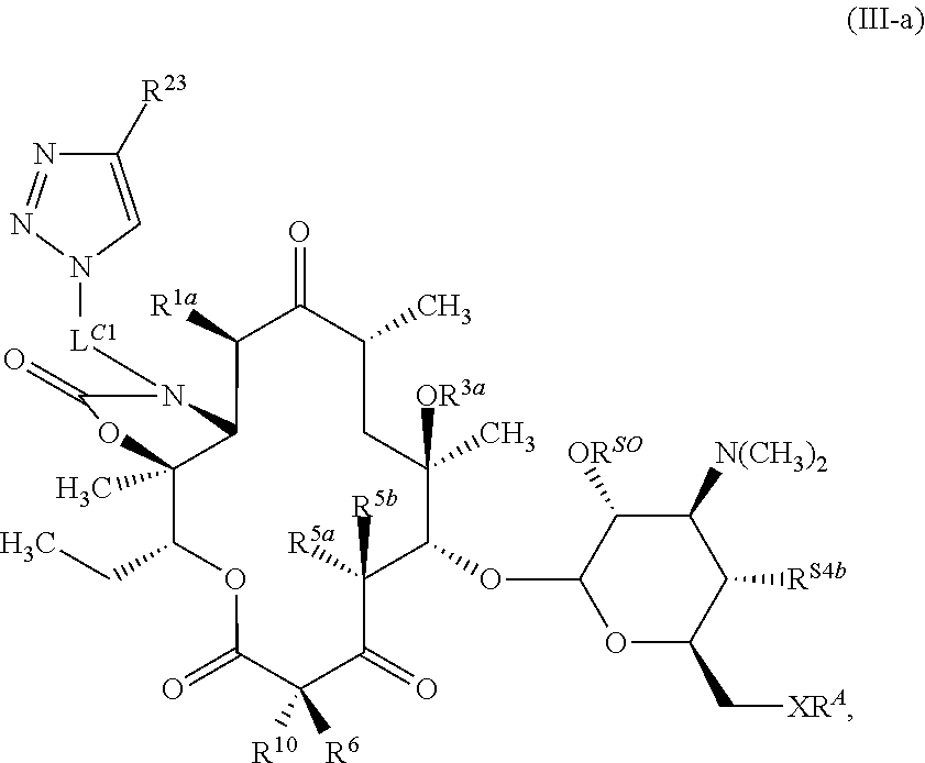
C12(C)C(CC)OC(=O)C([R6])([R10])C(=O)C([R5b])([R5a])C(OC3OC(C[XRA])C([RS4b])C([N(CH3)2])C3[ORSO])C([OR3a])(C)CC(C)C(=O)C([R1a])C1N([LC1]N1C=C([R23])N=N1)C(=O)O2
